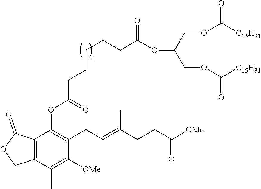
O(C(COC([C15H31])=O)COC([C15H31])=O)C(CCCCCC(OC1=C(CC=C(CCC([OMe])=O)C)C([OMe])=C(C)C2=C1C(=O)OC2)=O)=O
